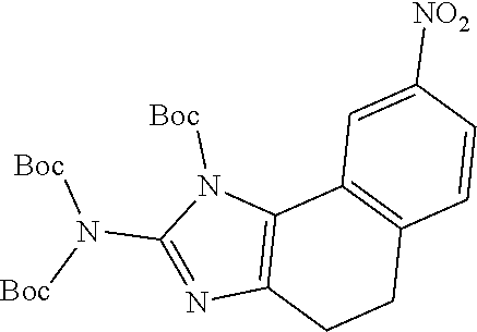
N1=C(N([Boc])[Boc])N([Boc])C2=C1CCC1=C2C=C([NO2])C=C1
